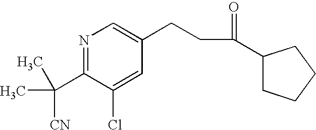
N1=C(C([CN])(C)C)C(Cl)=CC(CCC(C2CCCC2)=O)=C1
